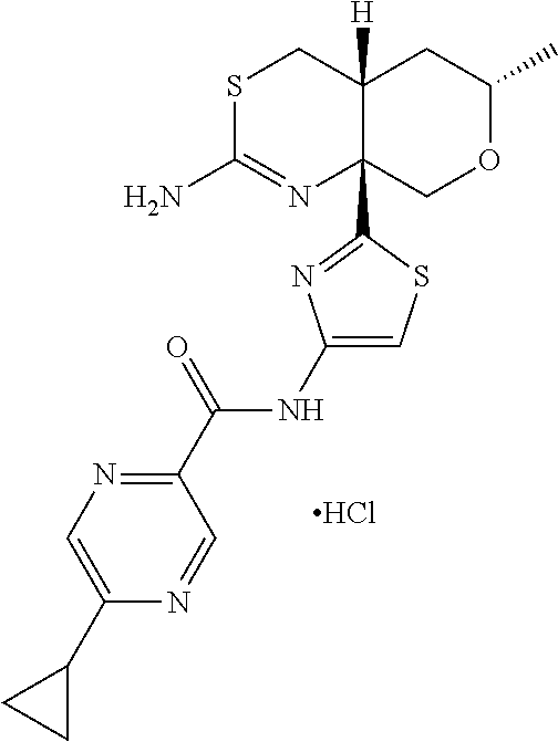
S1C(N)=NC2(C3=NC(NC(C4=NC=C(C5CC5)N=C4)=O)=CS3)C([H])(C1)CC(C)OC2.Cl
